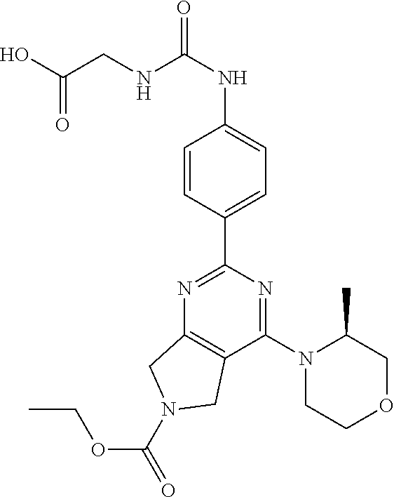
C1(C2=NC3=C(C(N4CCOCC4C)=N2)CN(C(=O)OCC)C3)=CC=C(NC(NCC(O)=O)=O)C=C1
